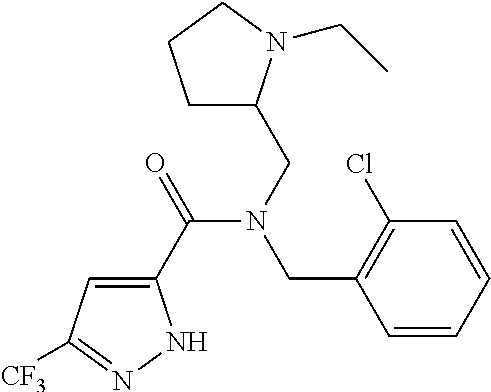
C1(C(=O)N(CC2CCCN2CC)CC2=C(Cl)C=CC=C2)=CC([CF3])=NN1
